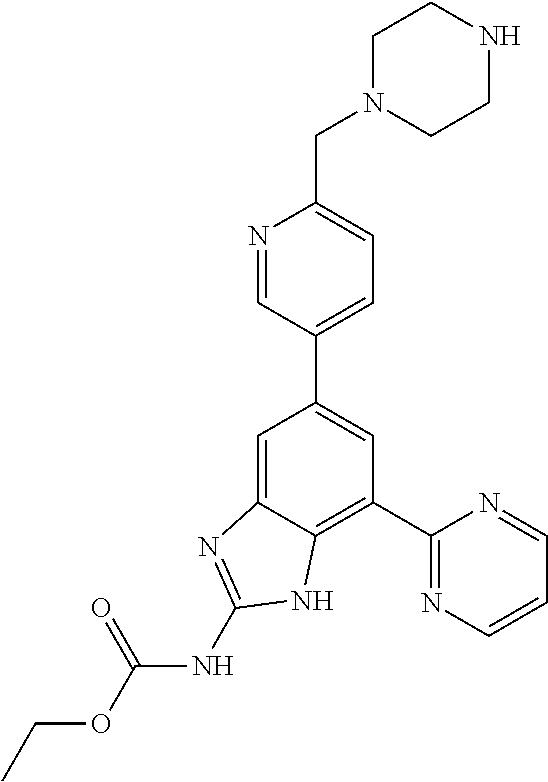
C1(C2=NC=CC=N2)=C2C(=CC(C3=CC=C(CN4CCNCC4)N=C3)=C1)N=C(NC(OCC)=O)N2
